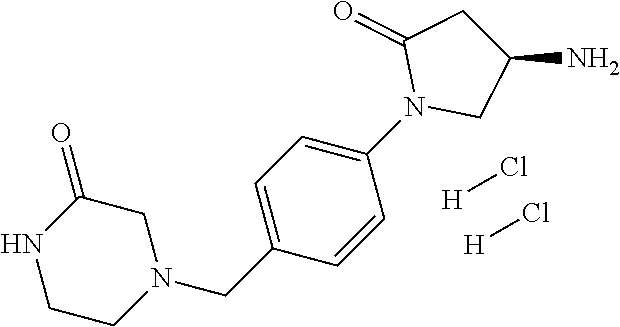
N1CCN(CC2=CC=C(N3CC(N)CC3=O)C=C2)CC1=O.[H]Cl.[H]Cl
